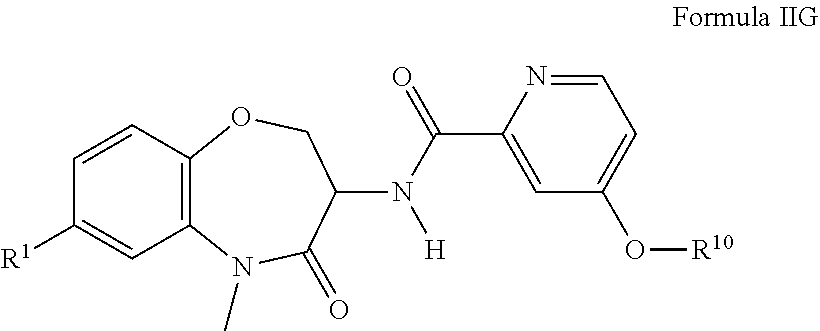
C12=C(C=CC([R1])=C1)OCC(N([H])C(C1=CC(O[R10])=CC=N1)=O)C(=O)N2C
